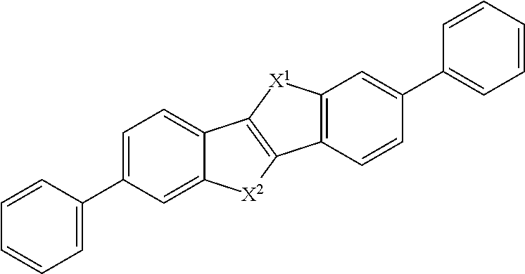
C1=C(C2=CC=C3C(=C2)[X2]C2=C3[X1]C3=C2C=CC(C2=CC=CC=C2)=C3)C=CC=C1
